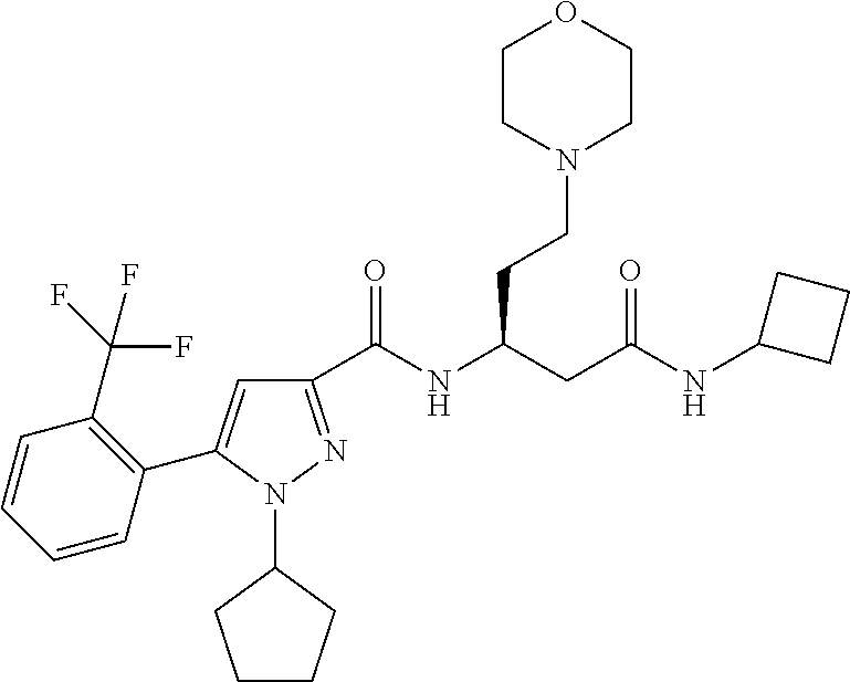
C1(C(NC(CC(NC2CCC2)=O)CCN2CCOCC2)=O)=NN(C2CCCC2)C(C2=C(C(F)(F)F)C=CC=C2)=C1
